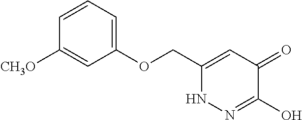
C1(OCC2=CC(=O)C(O)=NN2)=CC=CC([CH3O])=C1
